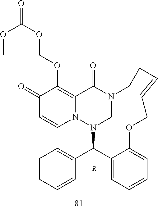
C1(=O)C=CN2C(=C1OCOC(=O)OC)C(=O)N1CN2C(C2=CC=CC=C2)C2=CC=CC=C2OCC=CCC1.[R]
